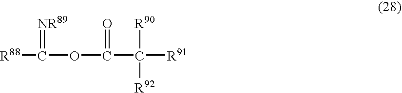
[R88]C(=[NR89])OC(=O)C([R90])([R92])[R91]
